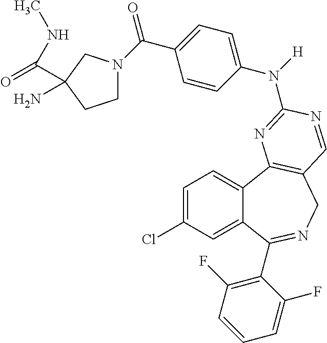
C1=C(Cl)C=C2C(=C1)C1=C(CN=C2C2=C(F)C=CC=C2F)C=NC(N([H])C2=CC=C(C(=O)N3CCC(N)(C(=O)NC)C3)C=C2)=N1
